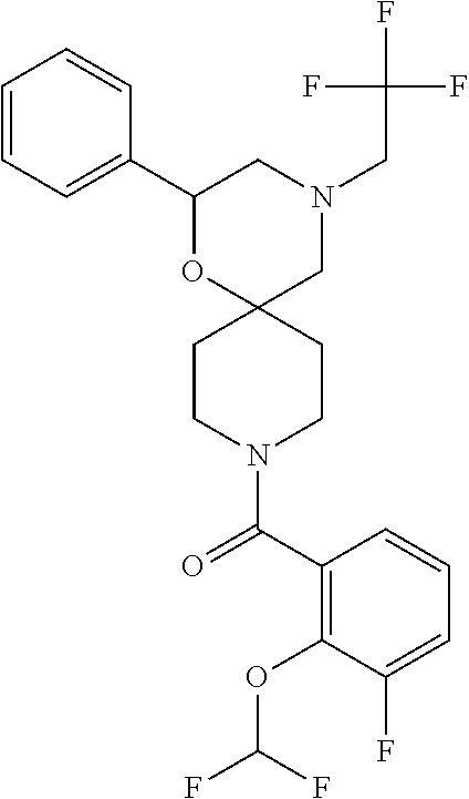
N1(CC(F)(F)F)CC2(OC(C3=CC=CC=C3)C1)CCN(C(C1=C(OC(F)F)C(F)=CC=C1)=O)CC2
